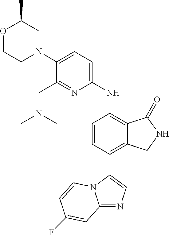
C1(N2CC(C)OCC2)=CC=C(NC2=C3C(=C(C4=CN=C5N4C=CC(F)=C5)C=C2)CNC3=O)N=C1CN(C)C
